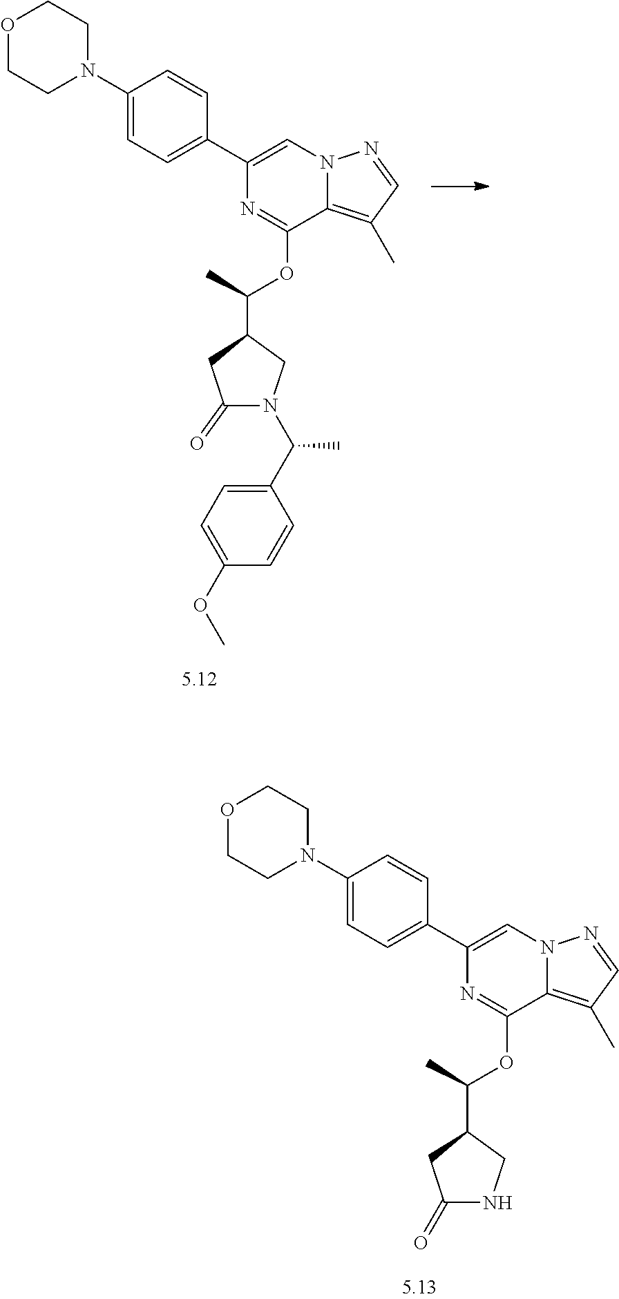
C1(C2=CC=C(N3CCOCC3)C=C2)=CN2C(=C(C)C=N2)C(OC(C)C2CNC(=O)C2)=N1.C1(C2=CC=C(N3CCOCC3)C=C2)=CN2C(=C(C)C=N2)C(OC(C)C2CN(C(C3=CC=C(OC)C=C3)C)C(=O)C2)=N1
